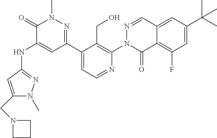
N(C1=CC(C2=CC=NC(N3C(=O)C4=C(F)C=C(C(C)(C)C)C=C4C=N3)=C2CO)=NN(C)C1=O)C1=NN(C)C(CN2CCC2)=C1
